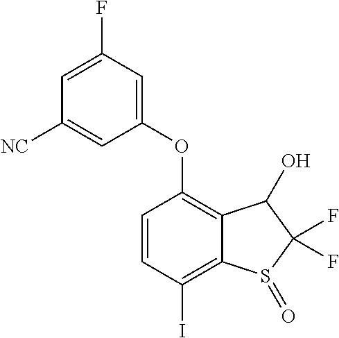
C1=CC(I)=C2C(=C1OC1=CC(F)=CC([NC])=C1)C(O)C(F)(F)S2=O
